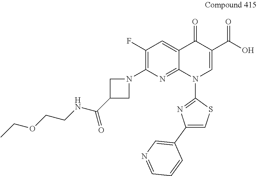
C1(F)=C(N2CC(C(NCCOCC)=O)C2)N=C2C(=C1)C(=O)C(C(=O)O)=CN2C1=NC(C2=CN=CC=C2)=CS1
